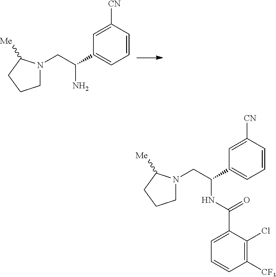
C1N(CC(N)C2=CC=CC([CN])=C2)C([Me])CC1.C1N(CC(NC(C2=CC=CC([CF3])=C2Cl)=O)C2=CC=CC([CN])=C2)C([Me])CC1
